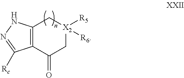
C12=C(C(=O)C[X2]([R5])([R6])C1)C([Rc])=NN2
